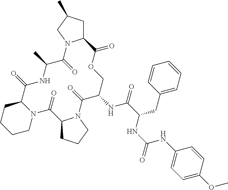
N12C(CCCC1)C(=O)NC(C)C(=O)N1C(CC(C)C1)C(=O)OCC(NC(C(NC(NC1=CC=C(OC)C=C1)=O)CC1=CC=CC=C1)=O)C(=O)N1C(C2=O)CCC1
